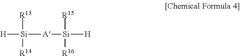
[Si]([H])([R13])([R14])[A][Si]([R15])([R16])[H]
